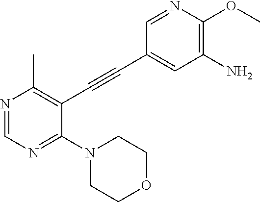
N1=CN=C(N2CCOCC2)C(C#CC2=CC(N)=C(OC)N=C2)=C1C
